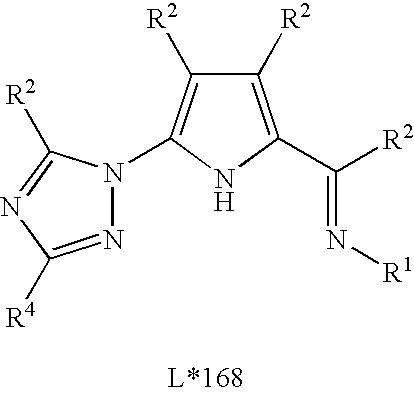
N(=C([R2])C1=C([R2])C([R2])=C(N2N=C([R4])N=C2[R2])N1)[R1]
